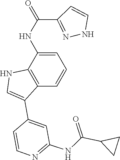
C(NC1=CC=CC2=C1NC=C2C1=CC(NC(C2CC2)=O)=NC=C1)(=O)C1=NNC=C1
